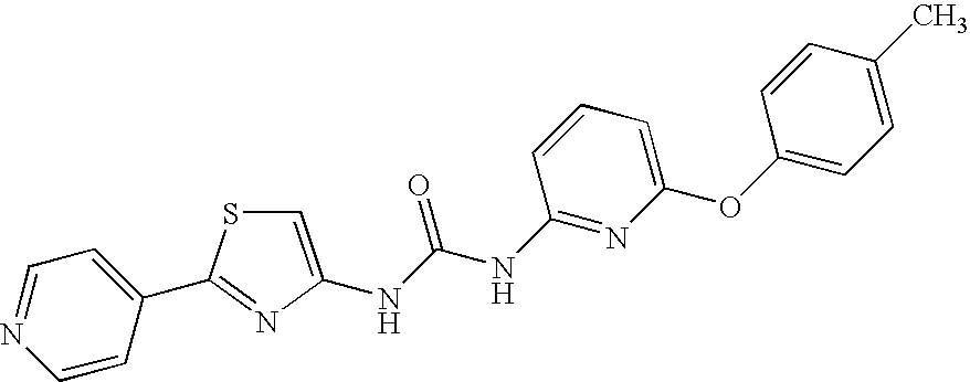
C1=CC(C2=NC(NC(NC3=NC(OC4=CC=C(C)C=C4)=CC=C3)=O)=CS2)=CC=N1
